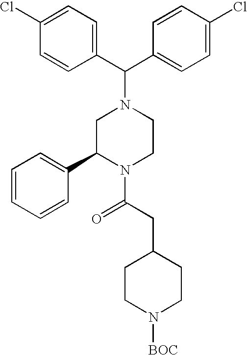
C1=C(Cl)C=CC(C(N2CC(C3=CC=CC=C3)N(C(CC3CCN([BOC])CC3)=O)CC2)C2=CC=C(Cl)C=C2)=C1
